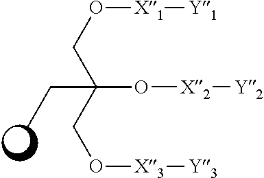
O(CC(CO[X3][Y3])(O[X2][Y2])CC)[X1][Y1]
